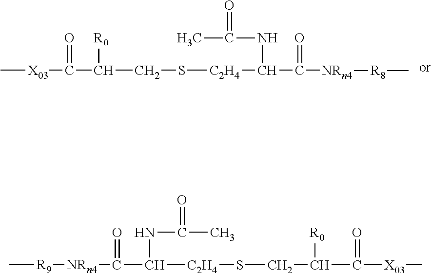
C[X03]C(C([R0])CS[C2H4]C(C([NRn4][R8]C)=O)NC(C)=O)=O.C[R9][NRn4]C(C([C2H4]SCC(C([X03]C)=O)[R0])NC(C)=O)=O
